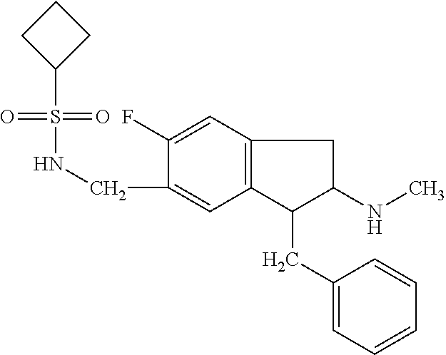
C1(F)=CC2=C(C=C1CNS(=O)(=O)C1CCC1)C(CC1=CC=CC=C1)C(NC)C2
